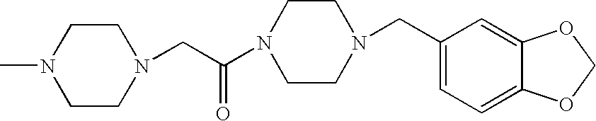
C1CN(CC(N2CCN(CC3=CC=C4C(=C3)OCO4)CC2)=O)CCN1C
